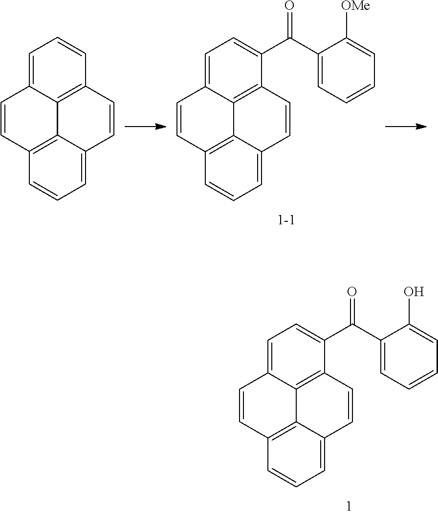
C1=C2C3=C(C(C(C4=CC=CC=C4O)=O)=C1)C=CC1=CC=CC(=C31)C=C2.C1=C2C3=C(C(C(C4=CC=CC=C4[OMe])=O)=C1)C=CC1=CC=CC(=C31)C=C2.C1=C2C3=C(C=C1)C=CC1=CC=CC(=C31)C=C2
